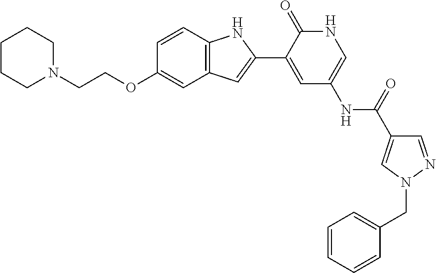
C12=C(C=CC(OCCN3CCCCC3)=C1)NC(C1=CC(NC(C3=CN(CC4=CC=CC=C4)N=C3)=O)=CNC1=O)=C2
